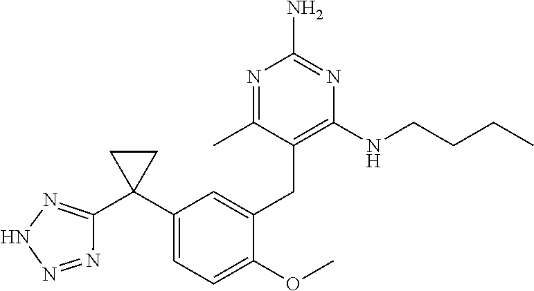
C1(C2(C3=NNN=N3)CC2)=CC=C(OC)C(CC2=C(NCCCC)N=C(N)N=C2C)=C1
